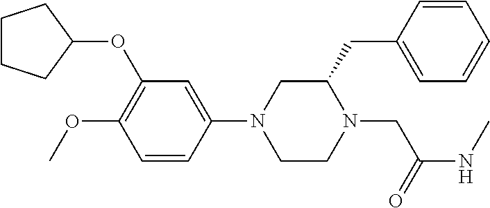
C1CCC(OC2=C(OC)C=CC(N3CCN(CC(NC)=O)C(CC4=CC=CC=C4)C3)=C2)C1
